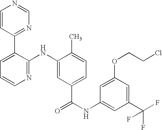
C1=CC(C2=CC=CN=C2NC2=CC(C(NC3=CC(C(F)(F)F)=CC(OCCCl)=C3)=O)=CC=C2C)=NC=N1
